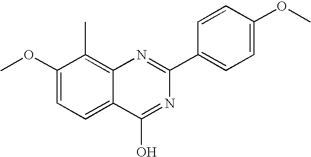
C1(OC)=CC=C2C(=C1C)N=C(C1=CC=C(OC)C=C1)N=C2O
